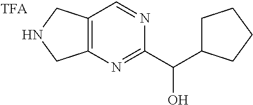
C12=C(C=NC(C(C3CCCC3)O)=N1)CNC2
